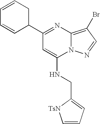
C1(C2CC=CC=C2)=NC2=C(Br)C=NN2C(NCC2=CC=C[TsN]2)=C1
